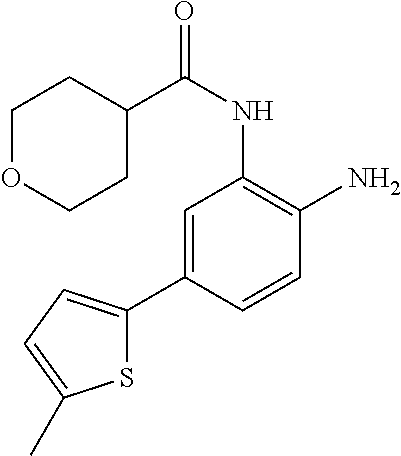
C1=C(C2=CC=C(C)S2)C=CC(N)=C1NC(=O)C1CCOCC1
